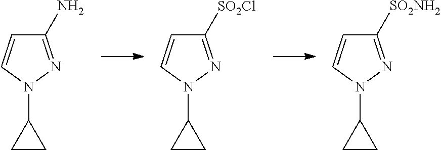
C1(N)=NN(C2CC2)C=C1.C1([SO2Cl])=NN(C2CC2)C=C1.C1([SO2NH2])=NN(C2CC2)C=C1
